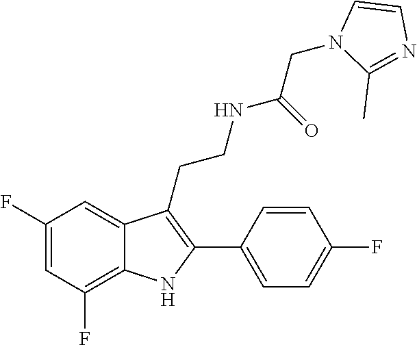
C1(F)=CC(F)=C2C(=C1)C(CCNC(CN1C(C)=NC=C1)=O)=C(C1=CC=C(F)C=C1)N2
